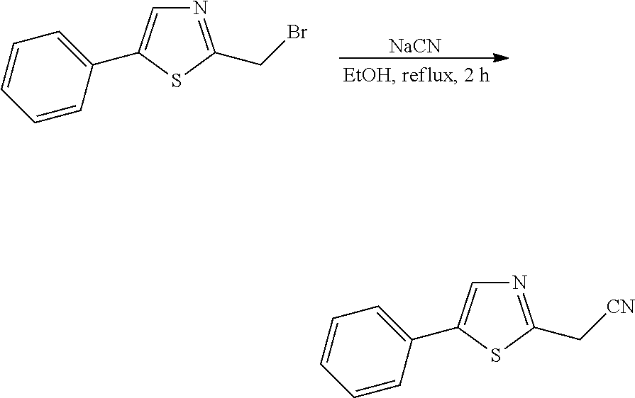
N1=C(CBr)SC(C2=CC=CC=C2)=C1.[NaCN].N1=C(C[CN])SC(C2=CC=CC=C2)=C1
